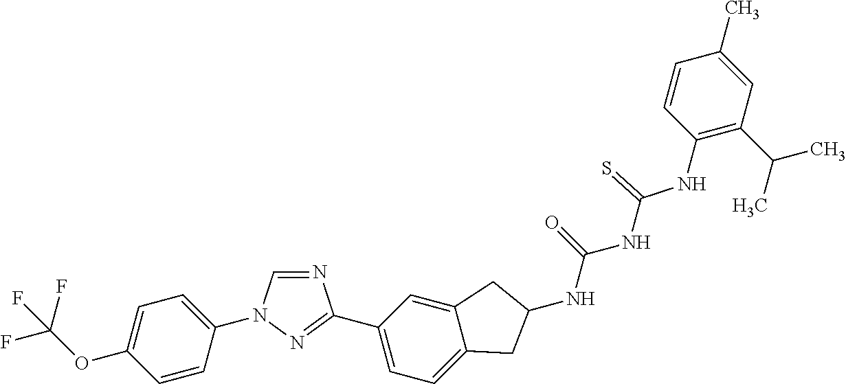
C1=CC(N2C=NC(C3=CC=C4C(=C3)CC(NC(=O)NC(NC3=C(C(C)C)C=C(C)C=C3)=S)C4)=N2)=CC=C1OC(F)(F)F
